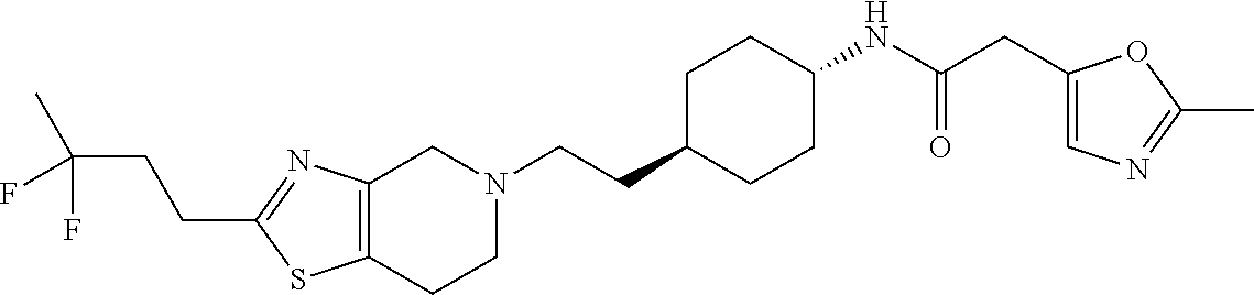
C12=C(CCN(CCC3CCC(NC(CC4=CN=C(C)O4)=O)CC3)C1)SC(CCC(C)(F)F)=N2
